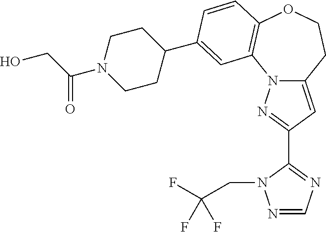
N12C(=CC(C3=NC=NN3CC(F)(F)F)=N1)CCOC1=C2C=C(C2CCN(C(CO)=O)CC2)C=C1
